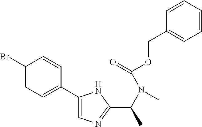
C1(C2=CC=C(Br)C=C2)=CN=C(C(N(C(=O)OCC2=CC=CC=C2)C)C)N1
